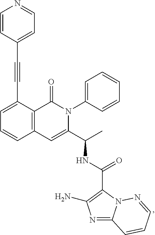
C1=C(C#CC2=CC=NC=C2)C2=C(C=C1)C=C(C(C)NC(=O)C1=C(N)N=C3N1N=CC=C3)N(C1=CC=CC=C1)C2=O
